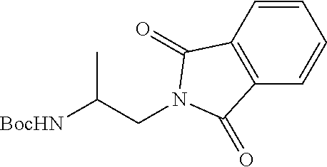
C1=CC2=C(C=C1)C(=O)N(CC([BocHN])C)C2=O
